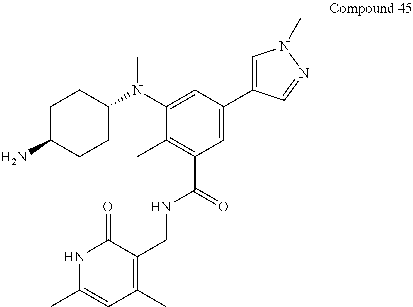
C1C(N)CCC(N(C2=CC(C3=CN(C)N=C3)=CC(C(NCC3=C(C)C=C(C)NC3=O)=O)=C2C)C)C1
